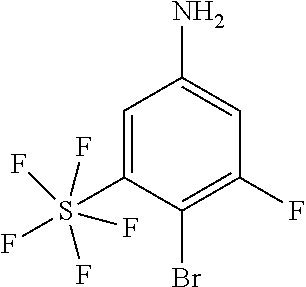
C1=C(S(F)(F)(F)(F)F)C(Br)=C(F)C=C1N
